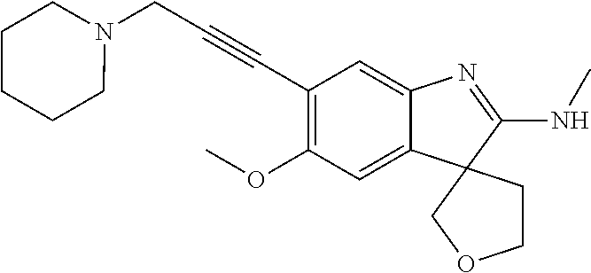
C(C1=C(OC)C=C2C(=C1)N=C(NC)C21COCC1)#CCN1CCCCC1
